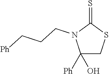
C1([Ph])(O)CSC(=S)N1CCC[Ph]
